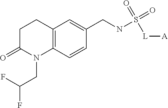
C1C(=O)N(CC(F)F)C2=C(C1)C=C(CNS(=O)(=O)[L][A])C=C2
